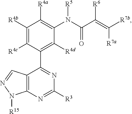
C12=C(N=C([R3])N=C1C1=C([R4d])C(N(C(C(=C([R7b])[R7a])[R6])=O)[R5])=C([R4a])C([R4b])=C1[R4c])N([R15])N=C2
